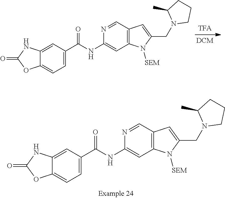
C1=C(CN2CCCC2C)N([SEM])C2=C1C=NC(NC(C1=CC=C3OC(=O)NC3=C1)=O)=C2.C1=C(CN2CCCC2C)N([SEM])C2=C1C=NC(NC(C1=CC=C3OC(=O)NC3=C1)=O)=C2
